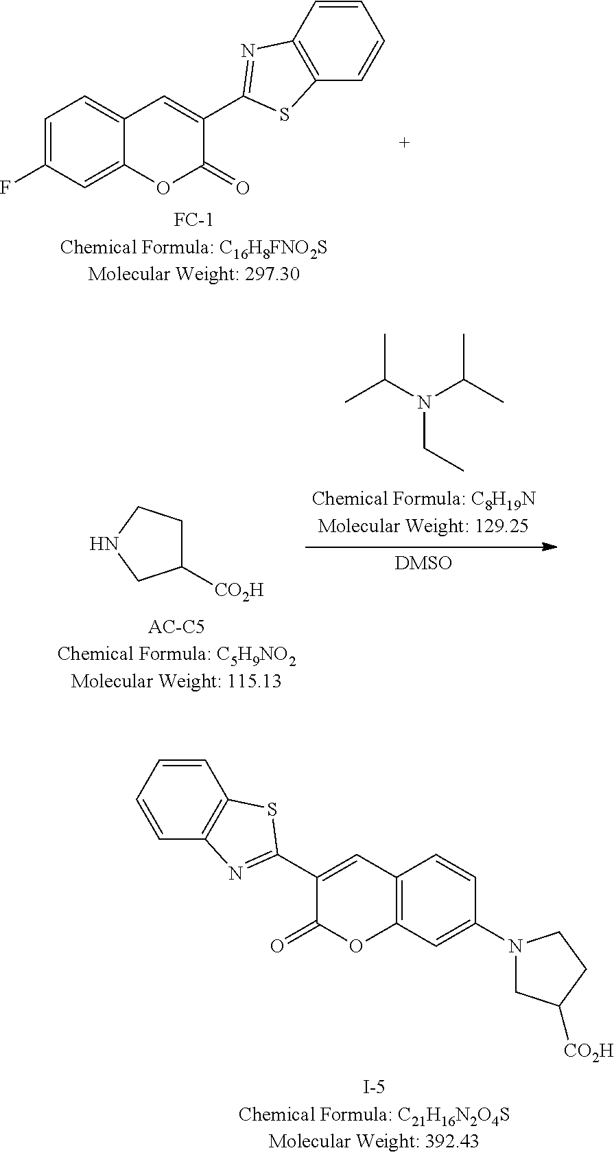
C1=C(F)C=C2C(=C1)C=C(C1=NC3=C(C=CC=C3)S1)C(=O)O2.CC(C)N(C(C)C)CC.C1([CO2H])CCNC1.C1=CC2=C(C=C1N1CC([CO2H])CC1)OC(=O)C(C1=NC3=C(C=CC=C3)S1)=C2
